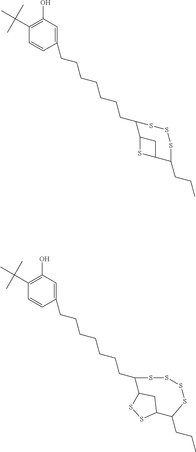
C1=CC(CCCCCCCC2C3SC(C3)C(CCC)SSS2)=CC(O)=C1C(C)(C)C.C1=CC(CCCCCCCC2SSSSC(CCC)C3CC2SS3)=CC(O)=C1C(C)(C)C
